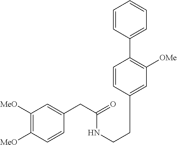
C1([MeO])=C([MeO])C=CC(CC(=O)NCCC2=CC([OMe])=C(C3=CC=CC=C3)C=C2)=C1
